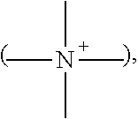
CN(C)(C)C
